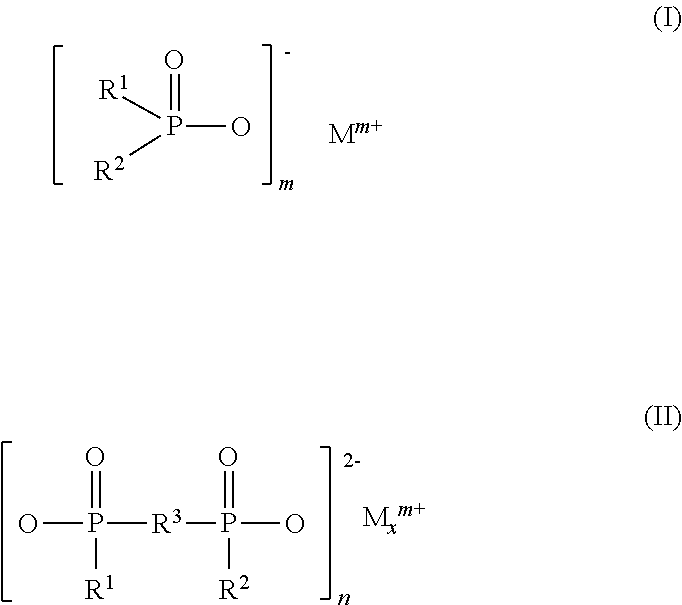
P(=O)(O)([R2])[R1].P(=O)([R3]P(O)(=O)[R2])(O)[R1]
